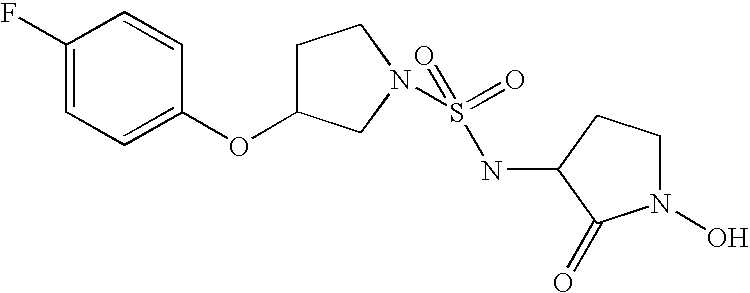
C1(F)=CC=C(OC2CCN(S(NC3C(=O)N(O)CC3)(=O)=O)C2)C=C1
